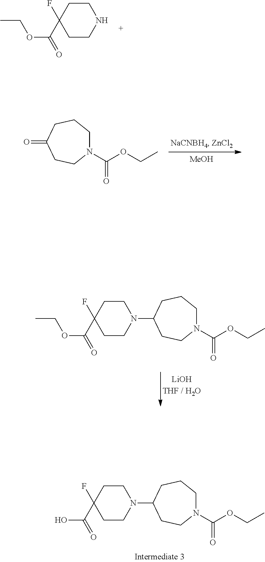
[MeOH].N1(C(OCC)=O)CCCC(=O)CC1.C1CC(F)(C(OCC)=O)CCN1.N1(C(OCC)=O)CCCC(N2CCC(F)(C(O)=O)CC2)CC1.N1(C(OCC)=O)CCCC(N2CCC(F)(C(OCC)=O)CC2)CC1
